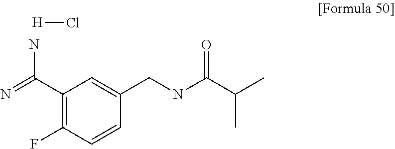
[H]Cl.C1(C(=N)N)=C(F)C=CC(CNC(C(C)C)=O)=C1
